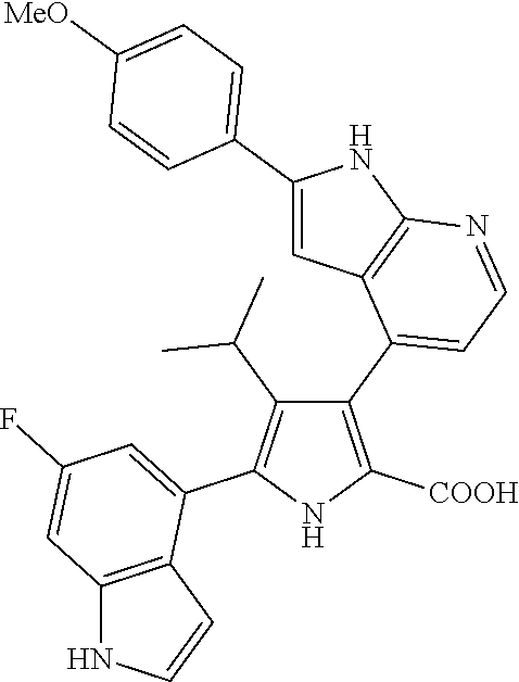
C1(C2=CC=NC3=C2C=C(C2=CC=C([MeO])C=C2)N3)=C([COOH])NC(C2=CC(F)=CC3=C2C=CN3)=C1C(C)C
